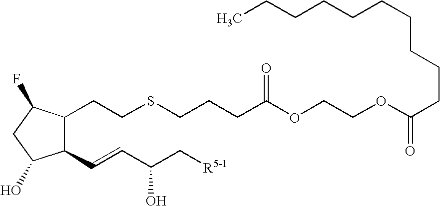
C1(CCSCCCC(OCCOC(CCCCCCCCCC)=O)=O)C(C=CC(C[R5-1])O)C(O)CC1F
